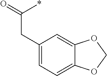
C12=CC(CC(=O)*)=CC=C1OCO2
